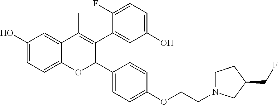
C1(O)=CC=C2C(=C1)C(C)=C(C1=CC(O)=CC=C1F)C(C1=CC=C(OCCN3CCC(CF)C3)C=C1)O2
